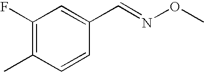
C1(F)=C(C)C=CC(C=NOC)=C1
